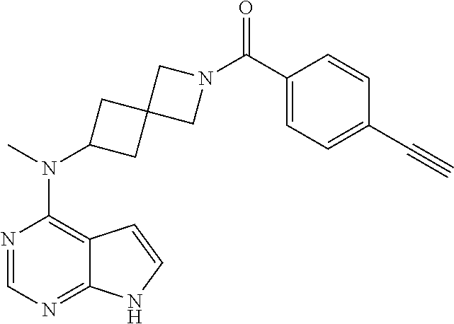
N1=CN=C2C(=C1N(C)C1CC3(C1)CN(C(C1=CC=C(C#C)C=C1)=O)C3)C=CN2
